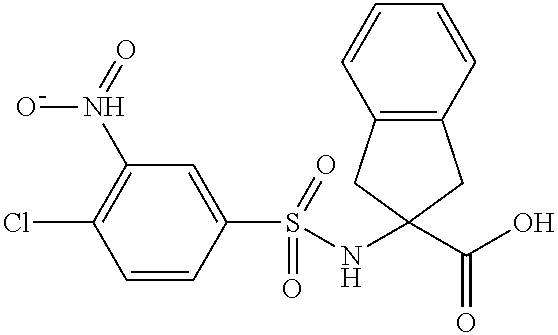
C1=CC(S(=O)(=O)NC2(C(O)=O)CC3=C(C2)C=CC=C3)=CC(N(=O)O)=C1Cl
